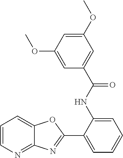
C1(NC(C2=CC(OC)=CC(OC)=C2)=O)=CC=CC=C1C1=NC2=NC=CC=C2O1
